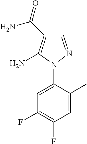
C1=NN(C2=CC(F)=C(F)C=C2C)C(N)=C1C(=O)N
